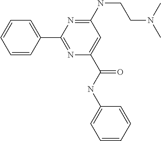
C1=CC=CC(C2=NC(C(NC3=CC=CC=C3)=O)=CC(NCCN(C)C)=N2)=C1
